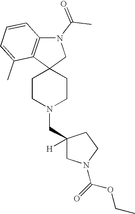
C1CN(CC2([H])CN(C(=O)OCC)CC2)CCC12CN(C(C)=O)C1=C2C(C)=CC=C1
